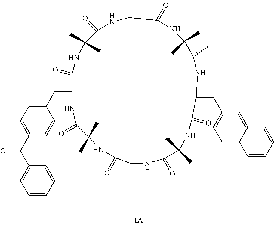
N1C(C)C(=O)NC(C)(C)C(C)NC(CC2=CC=C3C(=C2)C=CC=C3)C(=O)NC(C)(C)C(=O)NC(C)C(=O)NC(C)(C)C(=O)NC(CC2=CC=C(C(=O)C3=CC=CC=C3)C=C2)C(=O)NC(C)(C)C1=O
